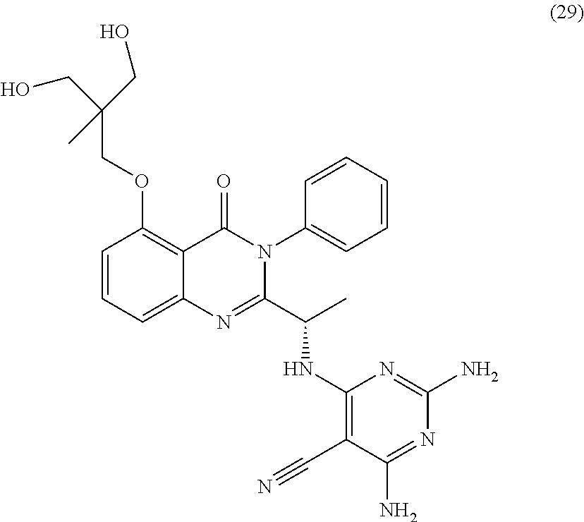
C(C(COC1=C2C(=CC=C1)N=C(C(C)NC1=C(C#N)C(N)=NC(N)=N1)N(C1=CC=CC=C1)C2=O)(CO)C)O
